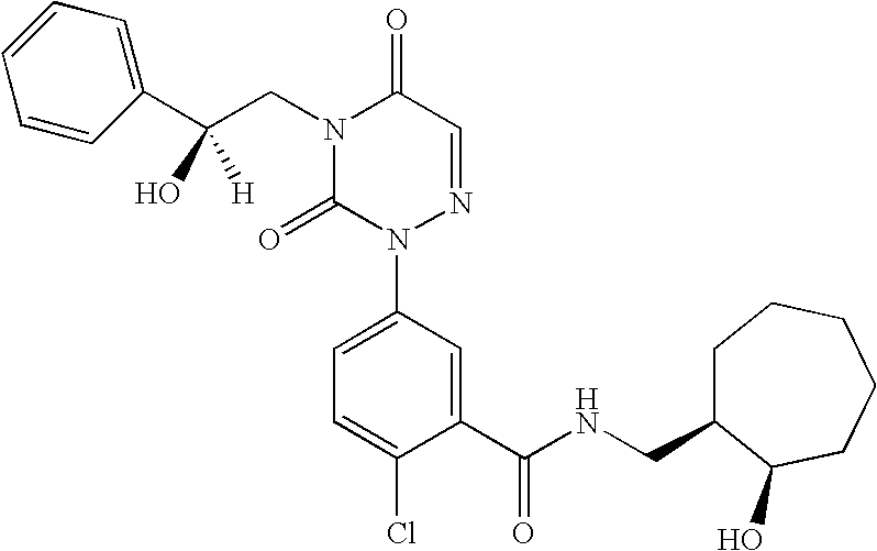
N1(CC(O)([H])C2=CC=CC=C2)C(=O)N(C2=CC=C(Cl)C(C(=O)NCC3CCCCCC3O)=C2)N=CC1=O
